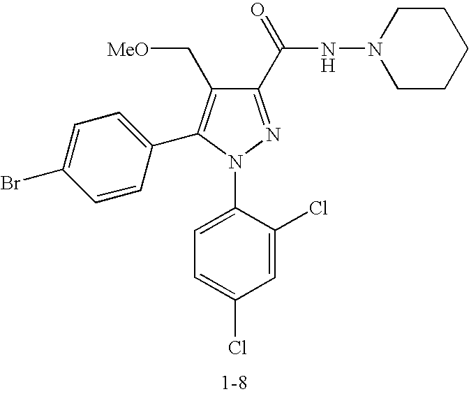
C1(C(NN2CCCCC2)=O)=NN(C2=CC=C(Cl)C=C2Cl)C(C2=CC=C(Br)C=C2)=C1C[MeO]
